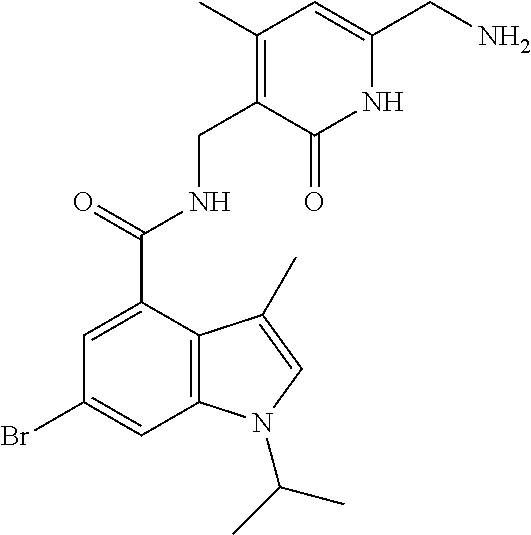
C1=C(C(=O)NCC2=C(C)C=C(CN)NC2=O)C2=C(C=C1Br)N(C(C)C)C=C2C
